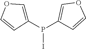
P(I)(C1=COC=C1)C1=COC=C1
